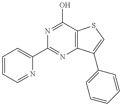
C1(C2=NC3=C(C(O)=N2)SC=C3C2=CC=CC=C2)=CC=CC=N1
